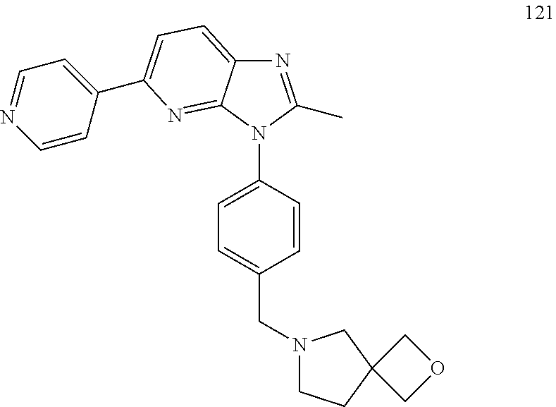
N1=C(C)N(C2=CC=C(CN3CCC4(C3)COC4)C=C2)C2=NC(C3=CC=NC=C3)=CC=C12
